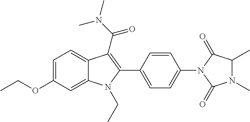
C1=C(OCC)C=C2C(=C1)C(C(N(C)C)=O)=C(C1=CC=C(N3C(=O)N(C)C(C)C3=O)C=C1)N2CC
